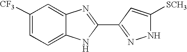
C1([CF3])=CC=C2C(=C1)N=C(C1=NNC([SCH3])=C1)N2
